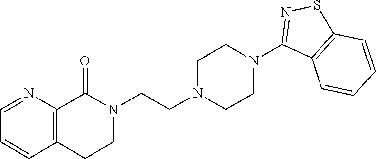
C1=CC2=C(N=C1)C(=O)N(CCN1CCN(C3=NSC4=C3C=CC=C4)CC1)CC2
